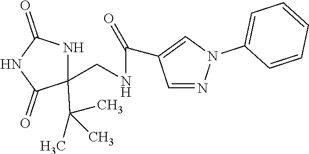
C1(C(C)(C)C)(CNC(=O)C2=CN(C3=CC=CC=C3)N=C2)NC(=O)NC1=O
